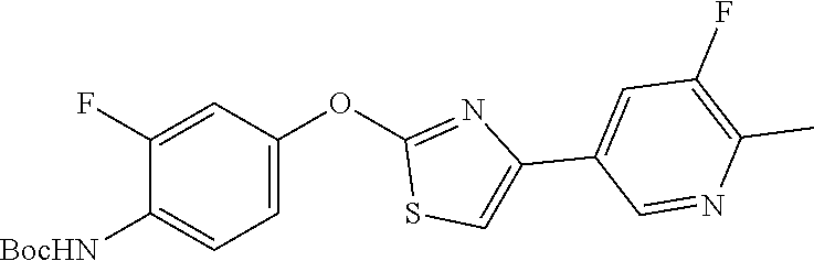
C1(OC2=CC=C([BocHN])C(F)=C2)=NC(C2=CC(F)=C(C)N=C2)=CS1
